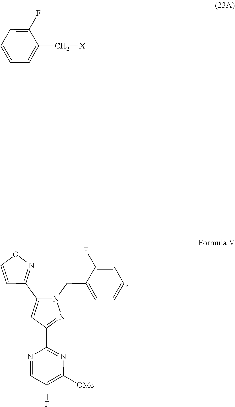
C1=C(F)C(CN2C(C3=NOC=C3)=CC(C3=NC([OMe])=C(F)C=N3)=N2)=CC=C1.C1=C(F)C(C[X])=CC=C1
